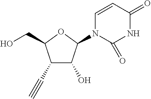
C1(C#C)C(O)C(N2C=CC(=O)NC2=O)OC1CO
